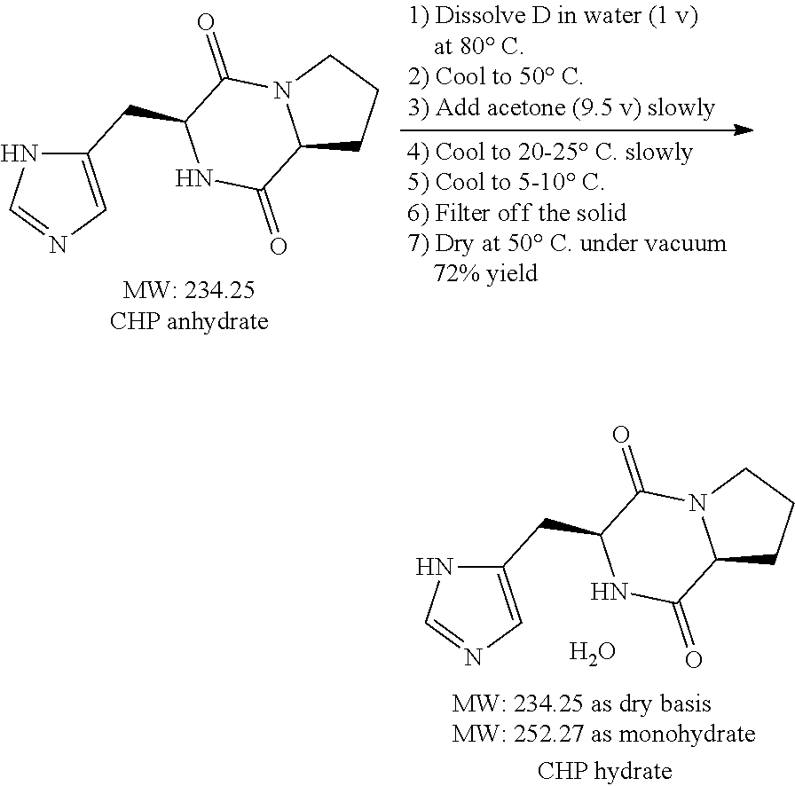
C12CCCN1C(=O)C(CC1=CN=CN1)NC2=O.O.C12CCCN1C(=O)C(CC1=CN=CN1)NC2=O
